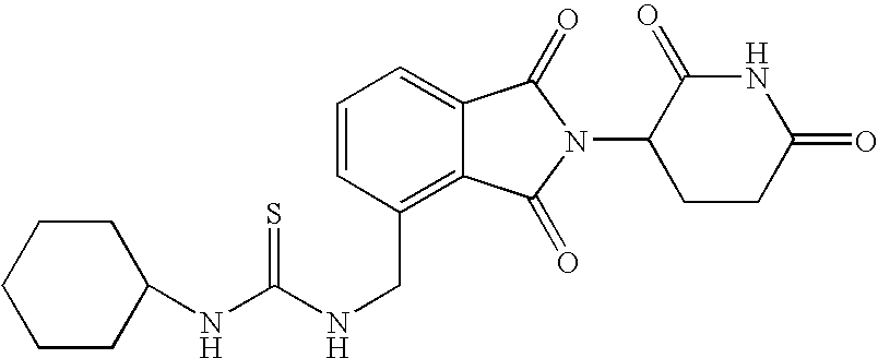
C1=C2C(=C(CNC(NC3CCCCC3)=S)C=C1)C(=O)N(C1CCC(=O)NC1=O)C2=O
